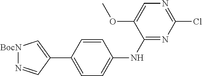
C1(OC)=CN=C(Cl)N=C1NC1=CC=C(C2=C[BocN]N=C2)C=C1
